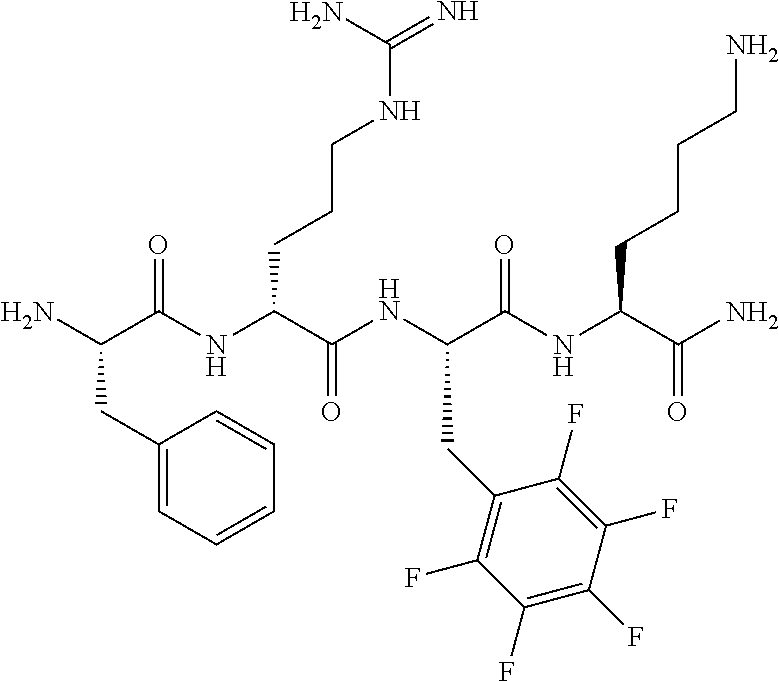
NC(C(NC(C(NC(C(NC(C(N)=O)CCCCN)=O)CC1=C(F)C(F)=C(F)C(F)=C1F)=O)CCCNC(=N)N)=O)CC1=CC=CC=C1
